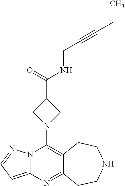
C12=C(N3CC(C(=O)NCC#CCC)C3)N3C(=CC=N3)N=C1CCNCC2
